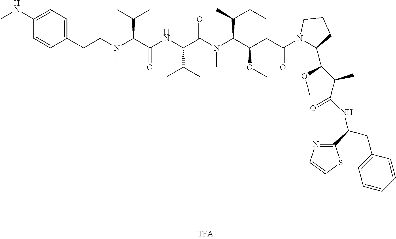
C(CN(C)C(C(=O)NC(C(C)C)C(N(C)C(C(OC)CC(=O)N1C(C(C(C(NC(C2=NC=CS2)CC2=CC=CC=C2)=O)C)OC)CCC1)C(C)CC)=O)C(C)C)C1=CC=C(NC)C=C1
